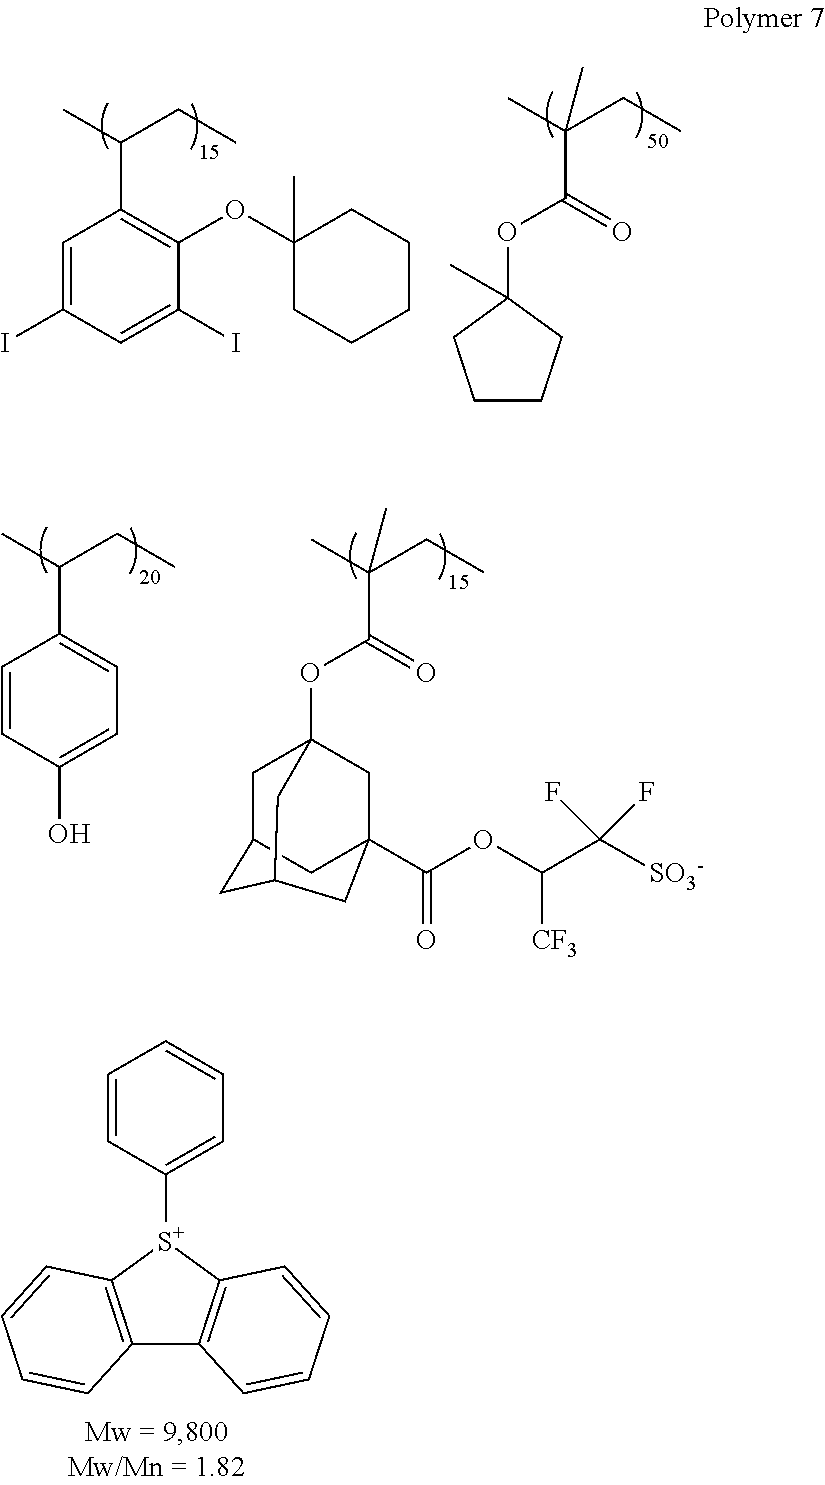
C1=CC([S+]2C3=C(C4=C2C=CC=C4)C=CC=C3)=CC=C1.C1=C(I)C=C(I)C(OC2(C)CCCCC2)=C1C(CC)C.C1CCC(C)(OC(C(C)(CC)C)=O)C1.C12(OC(C(C)(CC)C)=O)CC3CC(C1)CC(C(OC(C([SO3-])(F)F)[CF3])=O)(C2)C3.C1(C(C)CC)=CC=C(O)C=C1
